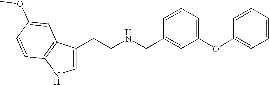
C1=C(CCNCC2=CC(OC3=CC=CC=C3)=CC=C2)C2=C(N1)C=CC(OC)=C2
